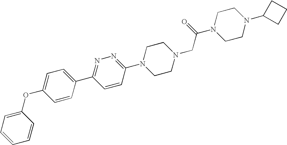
N1=C(C2=CC=C(OC3=CC=CC=C3)C=C2)C=CC(N2CCN(CC(N3CCN(C4CCC4)CC3)=O)CC2)=N1
